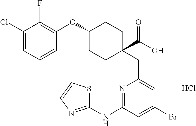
O(C1CCC(CC2=CC(Br)=CC(NC3=NC=CS3)=N2)(C(O)=O)CC1)C1=C(F)C(Cl)=CC=C1.Cl
